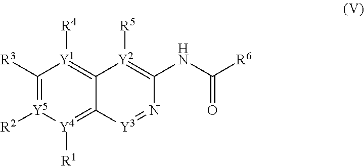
C1([R3])=[Y5]([R2])[Y4]([R1])=C2C(=[Y1]1[R4])[Y2]([R5])=C(NC([R6])=O)N=[Y3]2
